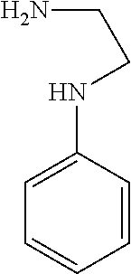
C1=CC(NCCN)=CC=C1
